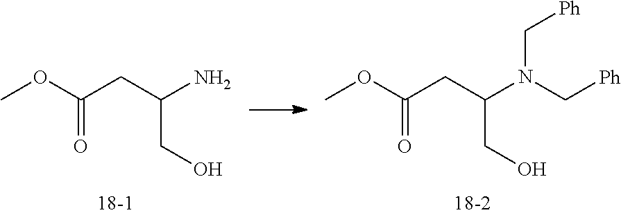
COC(CC(N(C[Ph])C[Ph])CO)=O.COC(CC(N)CO)=O
